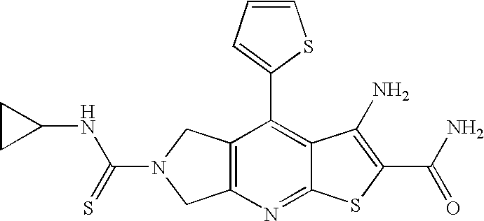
C12=C(N=C3C(=C1C1=CC=CS1)C(N)=C(C(N)=O)S3)CN(C(=S)NC1CC1)C2
